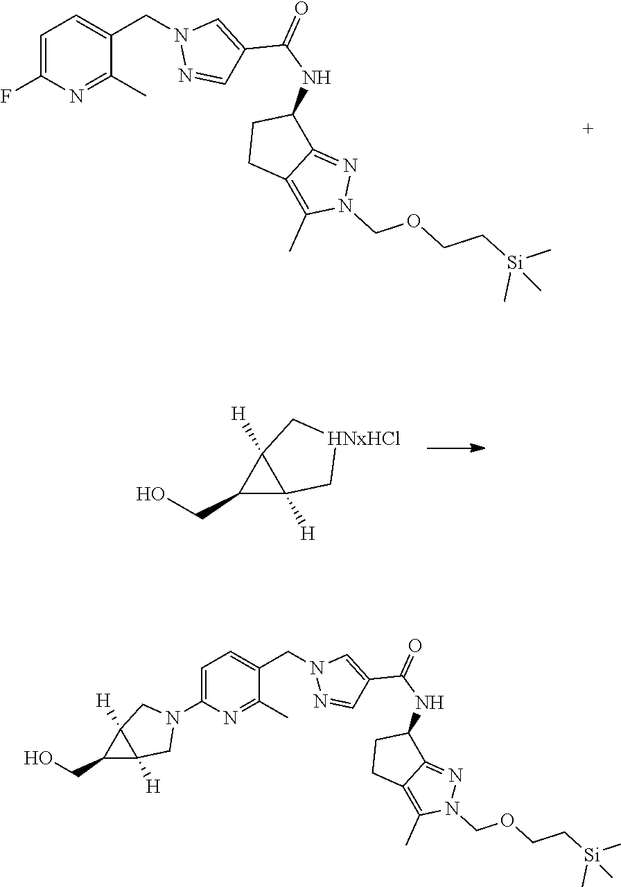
C1=C(F)N=C(C)C(CN2N=CC(C(NC3CCC4=C(C)N(COCC[Si](C)(C)C)N=C34)=O)=C2)=C1.C1(CO)C2([H])C1([H])C[HNxHCl]C2.C1=C(N2CC3([H])C(CO)C3([H])C2)N=C(C)C(CN2N=CC(C(NC3CCC4=C(C)N(COCC[Si](C)(C)C)N=C34)=O)=C2)=C1
